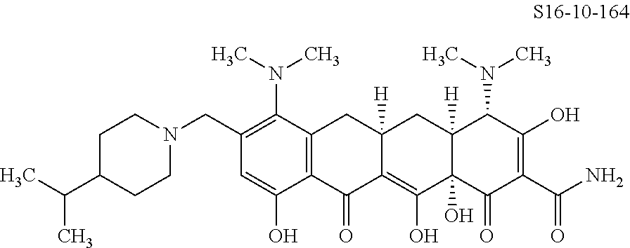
C1(CN2CCC(C(C)C)CC2)=C(N(C)C)C2=C(C(O)=C1)C(=O)C1=C(O)C3(O)C([H])(CC1([H])C2)C(N(C)C)C(O)=C(C(N)=O)C3=O
